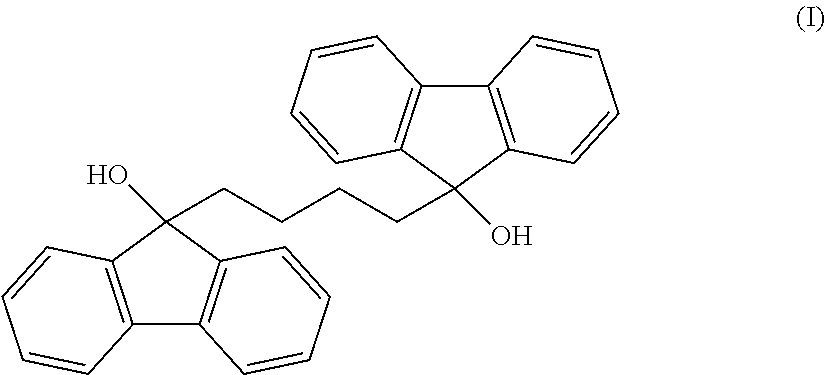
C12=C(C(O)(CCCCC3(O)C4=C(C5=C3C=CC=C5)C=CC=C4)C3=C1C=CC=C3)C=CC=C2
